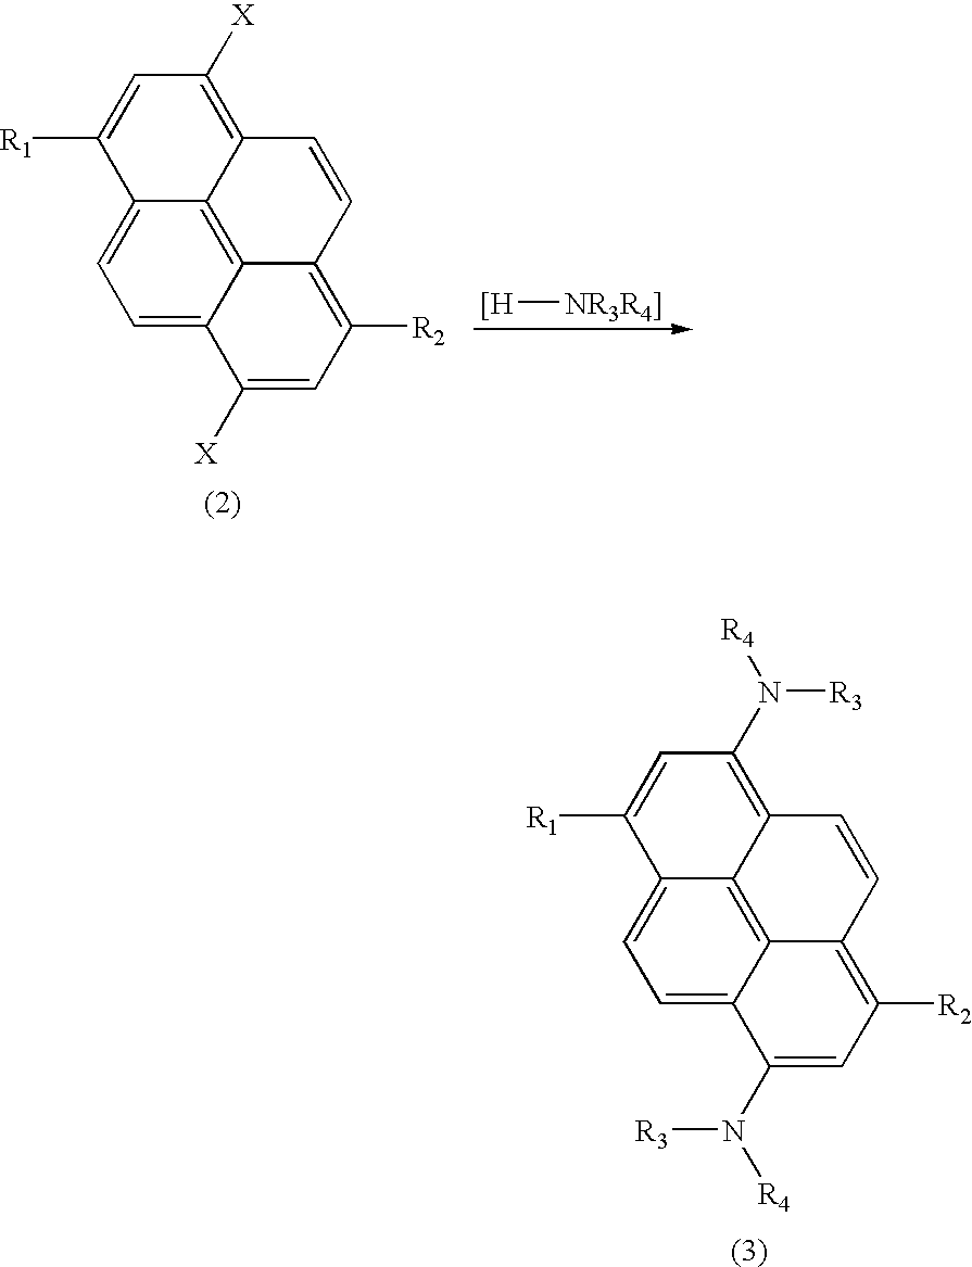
C1(N([R4])[R3])=C2C3=C4C(=CC=C3C([R1])=C1)C(N([R4])[R3])=CC([R2])=C4C=C2.[[H][NR3R4]].C1([X])=C2C3=C4C(=CC=C3C([R1])=C1)C([X])=CC([R2])=C4C=C2
